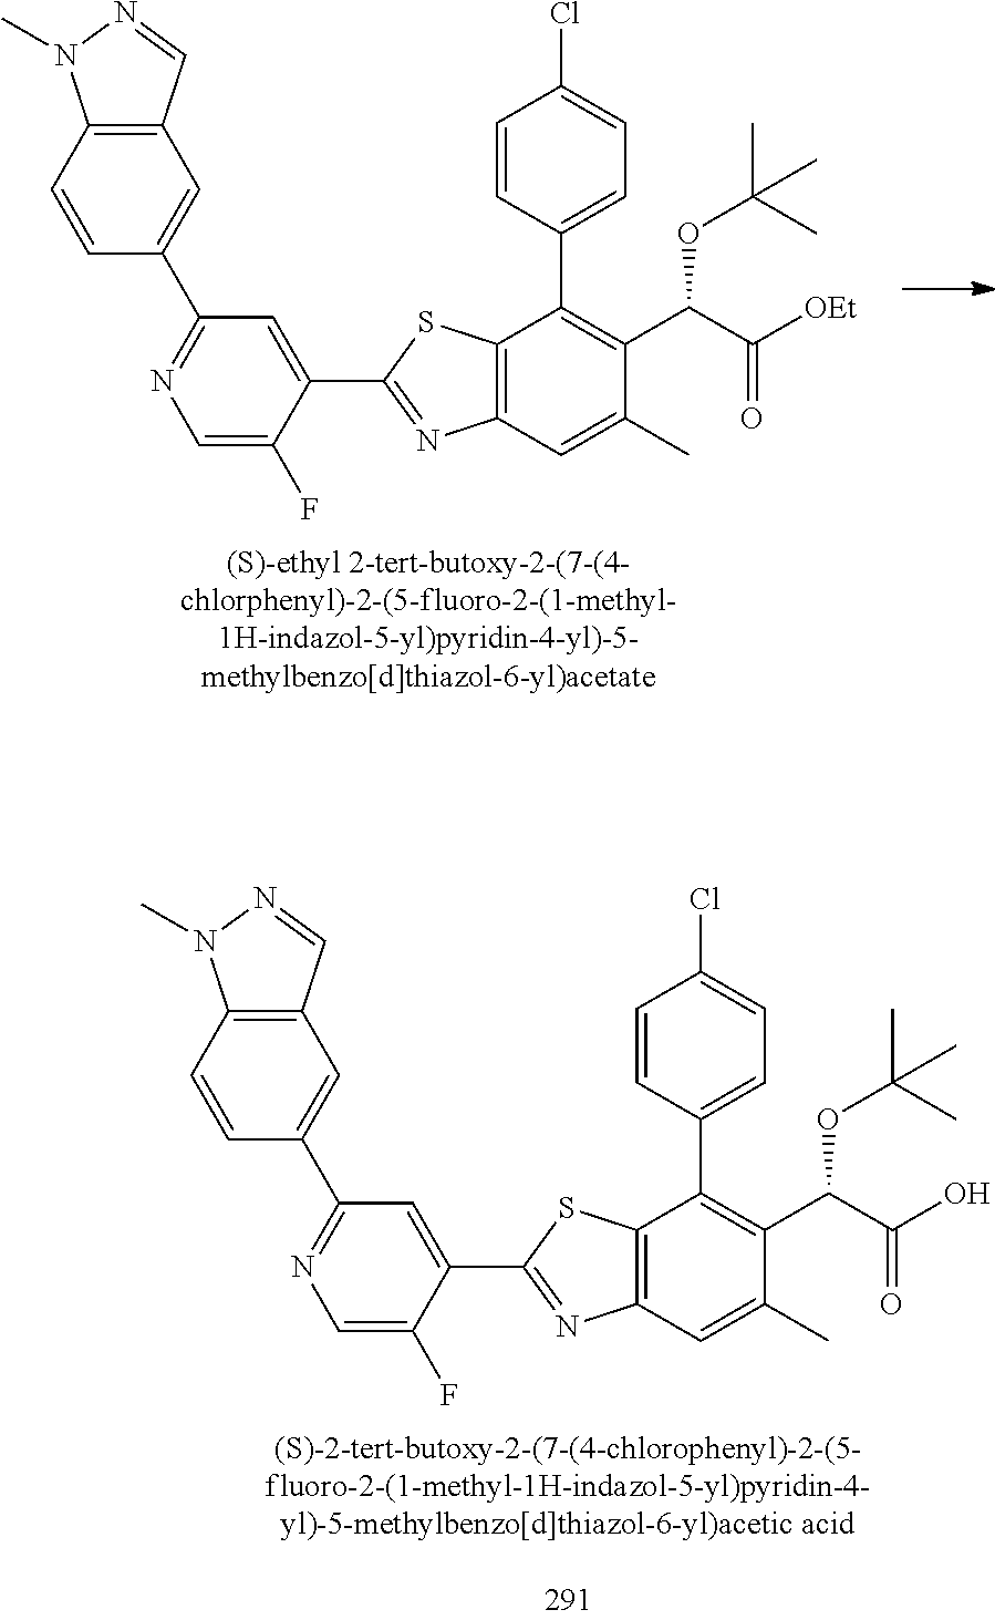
C1(C2=NC3=C(S2)C(C2=CC=C(Cl)C=C2)=C(C(C(=O)[OEt])OC(C)(C)C)C(C)=C3)=CC(C2=CC3=C(C=C2)N(C)N=C3)=NC=C1F.C1(C2=NC3=C(S2)C(C2=CC=C(Cl)C=C2)=C(C(C(=O)O)OC(C)(C)C)C(C)=C3)=CC(C2=CC3=C(C=C2)N(C)N=C3)=NC=C1F
